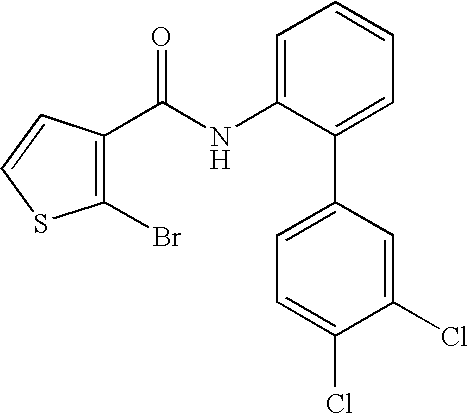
C1(Br)=C(C(NC2=CC=CC=C2C2=CC=C(Cl)C(Cl)=C2)=O)C=CS1
